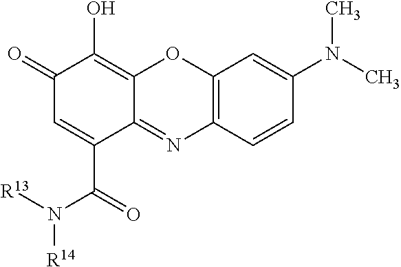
C1(=O)C=C(C(=O)N([R13])[R14])C2=NC3=C(OC2=C1O)C=C(N(C)C)C=C3
